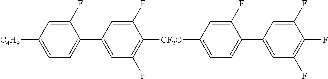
C1(F)=CC(C2=CC=C([C4H9])C=C2F)=CC(F)=C1[CF2O]C1=CC=C(C2=CC(F)=C(F)C(F)=C2)C(F)=C1
